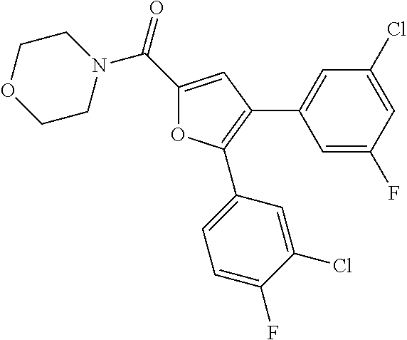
N1(C(C2=CC(C3=CC(Cl)=CC(F)=C3)=C(C3=CC=C(F)C(Cl)=C3)O2)=O)CCOCC1
